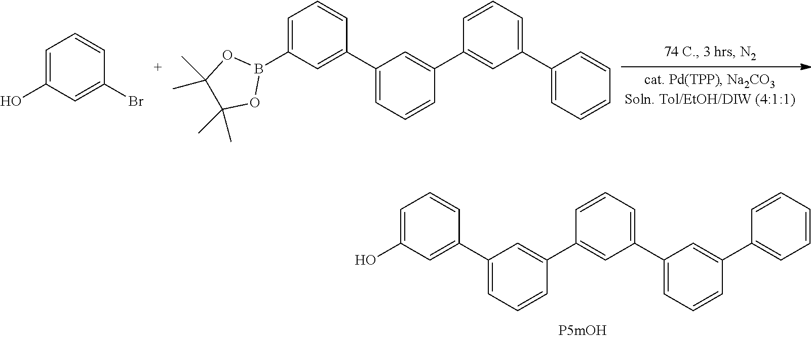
C1=C(O)C=C(Br)C=C1.C1(C2=CC(B3OC(C)(C)C(C)(C)O3)=CC=C2)=CC=CC(C2=CC(C3=CC=CC=C3)=CC=C2)=C1.C1(C2=CC(O)=CC=C2)=CC=CC(C2=CC(C3=CC=CC(C4=CC=CC=C4)=C3)=CC=C2)=C1
